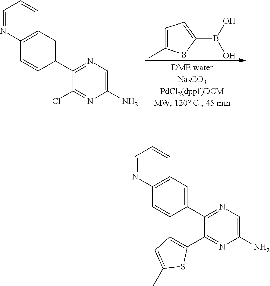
C1(C2=CC3=C(C=C2)N=CC=C3)=NC=C(N)N=C1C1=CC=C(C)S1.C1=C(C)SC(B(O)O)=C1.C1(C2=CC3=C(C=C2)N=CC=C3)=NC=C(N)N=C1Cl
